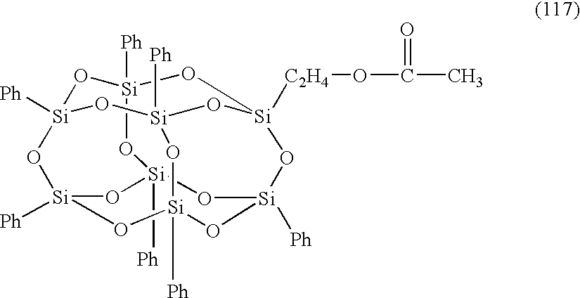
O1[Si]2([Ph])O[Si]3([Ph])O[Si]4([C2H4]OC(C)=O)O[Si]1([Ph])O[Si]1([Ph])O[Si]([Ph])(O2)O[Si]([Ph])(O[Si]([Ph])(O4)O1)O3
